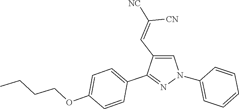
C1(N2C=C(C=C([NC])[CN])C(C3=CC=C(OCCCC)C=C3)=N2)=CC=CC=C1
